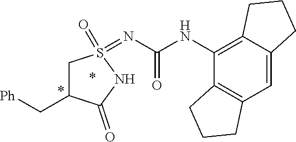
C12=C(C=C3C(=C1NC(=O)N=S1(=O)CC(C[Ph])C(=O)N1)CCC3)CCC2
